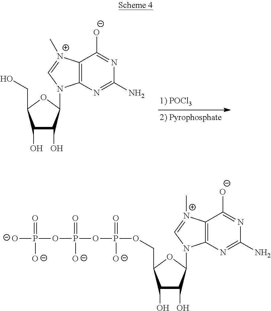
C12=C(N=C(N)N=C1[O-])N(C1C(O)C(O)C(CO)O1)C=[N+]2C.C12=C(N=C(N)N=C1[O-])N(C1C(O)C(O)C(COP(OP(OP([O-])(=O)[O-])(=O)[O-])(=O)[O-])O1)C=[N+]2C
